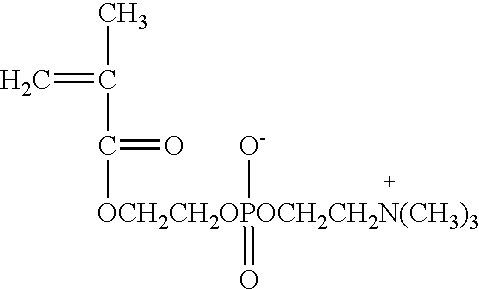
CC(C([OCH2CH2OPOCH2CH2N(CH3)3]([O-])=O)=O)=C
